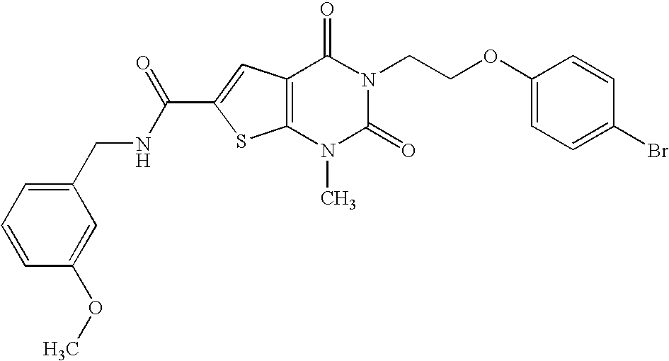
C1=CC(OC)=CC(CNC(C2=CC3=C(S2)N(C)C(=O)N(CCOC2=CC=C(Br)C=C2)C3=O)=O)=C1
